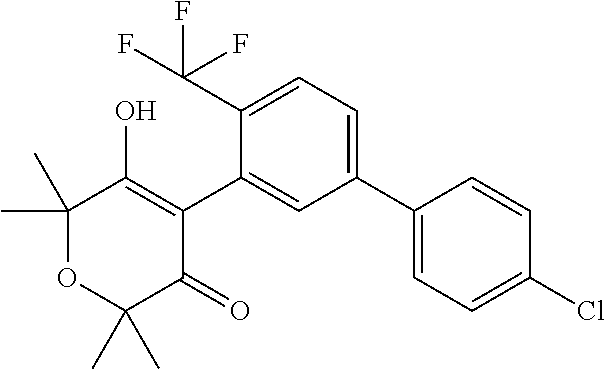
C1(C2=CC=C(C(F)(F)F)C(C3=C(O)C(C)(C)OC(C)(C)C3=O)=C2)=CC=C(Cl)C=C1
